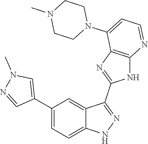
C1(C2=CC=C3C(=C2)C(C2=NC4=C(N2)N=CC=C4N2CCN(C)CC2)=NN3)=CN(C)N=C1
